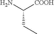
NC([COOH])CC
